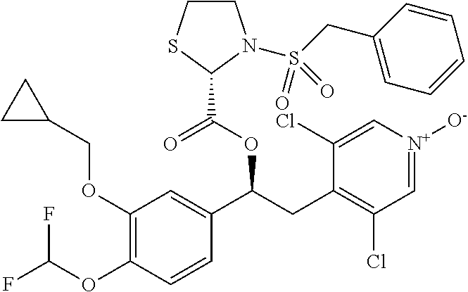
C1(OCC2CC2)=C(OC(F)F)C=CC(C(CC2=C(Cl)C=[N+]([O-])C=C2Cl)OC(=O)C2N(S(CC3=CC=CC=C3)(=O)=O)CCS2)=C1
